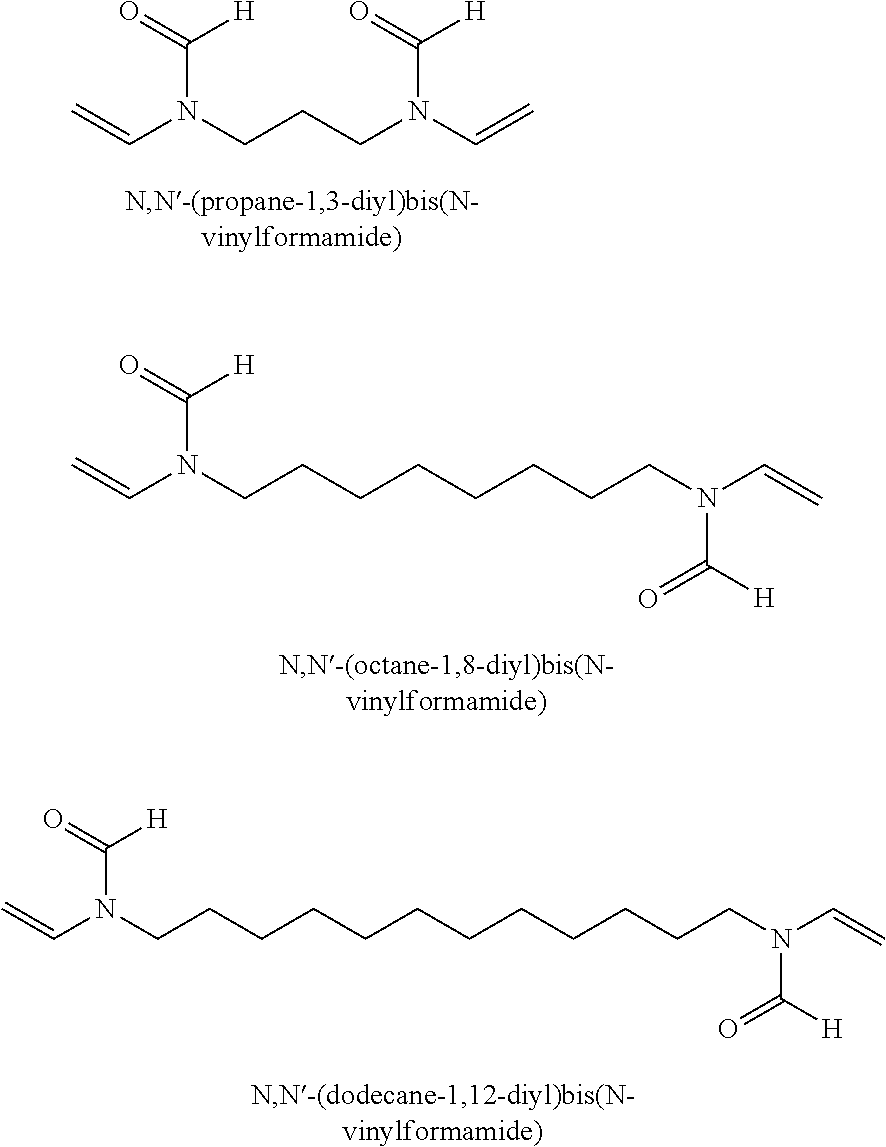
C=CN(CCCN(C=C)C(=O)[H])C(=O)[H].C=CN(CCCCCCCCN(C=C)C([H])=O)C(=O)[H].C=CN(CCCCCCCCCCCCN(C=C)C([H])=O)C(=O)[H]
